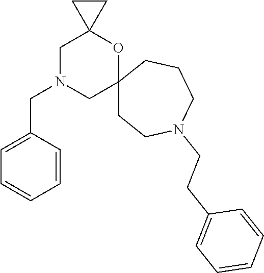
C1=C(CN2CC3(OC4(C2)CCN(CCC2=CC=CC=C2)CCC4)CC3)C=CC=C1
